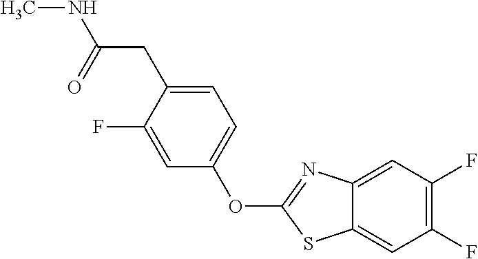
C1=C(CC(NC)=O)C(F)=CC(OC2=NC3=CC(F)=C(F)C=C3S2)=C1
